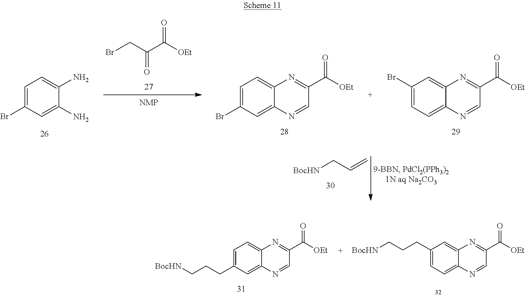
[BocHN]CC=C.BrCC(C([OEt])=O)=O.C1(Br)=CC=C2C(=C1)N=C(C(=O)[OEt])C=N2.C1=C(Br)C=C2C(=C1)N=C(C(=O)[OEt])C=N2.C1=C(Br)C=C(N)C(N)=C1.C1=C(CCC[BocHN])C=C2C(=C1)N=C(C(=O)[OEt])C=N2.C1(CCC[BocHN])=CC=C2C(=C1)N=C(C(=O)[OEt])C=N2
